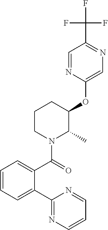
C1(C(N2C(C)C(OC3=CN=C(C(F)(F)F)C=N3)CCC2)=O)=CC=CC=C1C1=NC=CC=N1
